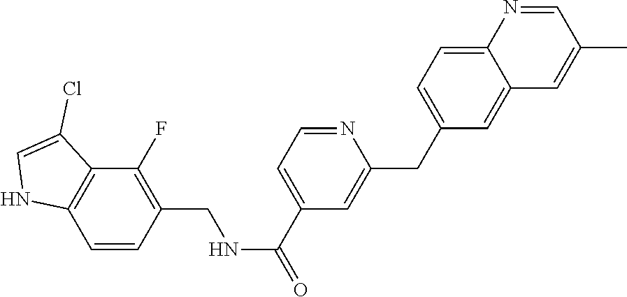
C1=NC2=CC=C(CC3=CC(C(NCC4=C(F)C5=C(C=C4)NC=C5Cl)=O)=CC=N3)C=C2C=C1C
